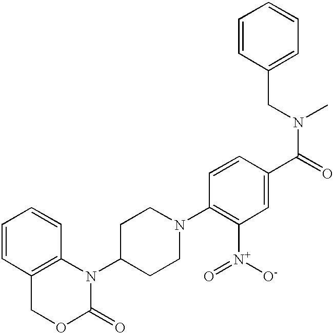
C1=CC2=C(C=C1)N(C1CCN(C3=C([N+]([O-])=O)C=C(C(=O)N(C)CC4=CC=CC=C4)C=C3)CC1)C(=O)OC2
